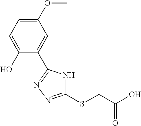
N1=C(C2=CC(OC)=CC=C2O)NC(SCC(O)=O)=N1
